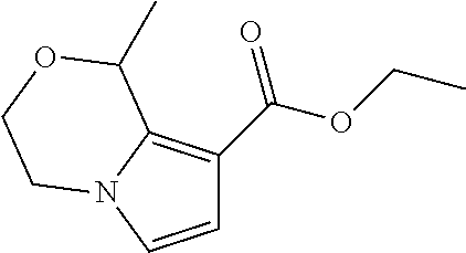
C1=CN2C(=C1C(OCC)=O)C(C)OCC2
